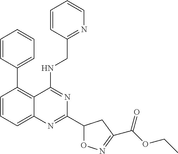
C1=CC=C2C(=C1C1=CC=CC=C1)C(NCC1=NC=CC=C1)=NC(C1ON=C(C(OCC)=O)C1)=N2
